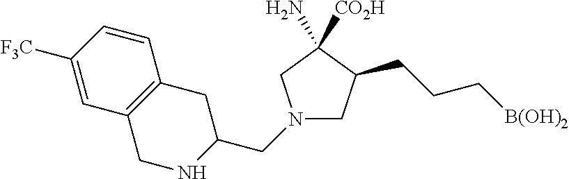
N1(CC2CC3=C(CN2)C=C([F3C])C=C3)CC(CCC[B(OH)2])C(N)([CO2H])C1
